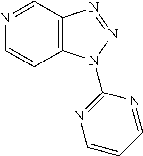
N1=CC2=C(C=C1)N(C1=NC=CC=N1)N=N2
